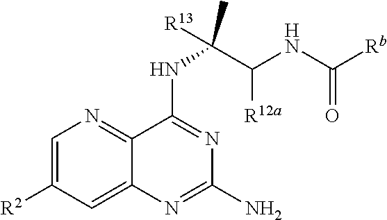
N(C1=NC(N)=NC2=CC([R2])=CN=C12)C(C(NC([Rb])=O)[R12a])([R13])C
